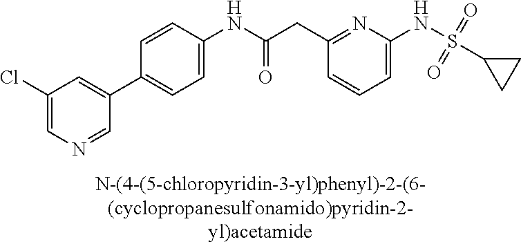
C1(NC(=O)CC2=NC(NS(C3CC3)(=O)=O)=CC=C2)=CC=C(C2=CC(Cl)=CN=C2)C=C1
